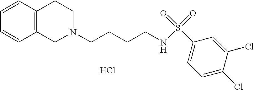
C1=CC=CC2=C1CCN(CCCCNS(=O)(=O)C1=CC=C(Cl)C(Cl)=C1)C2.Cl
